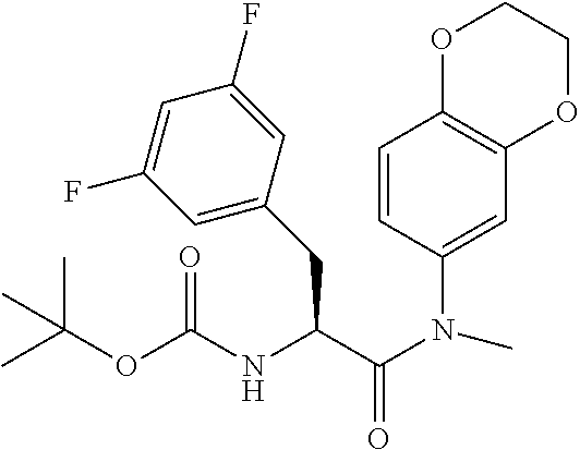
CC(OC(NC(C(N(C)C1=CC2=C(C=C1)OCCO2)=O)CC1=CC(F)=CC(F)=C1)=O)(C)C
